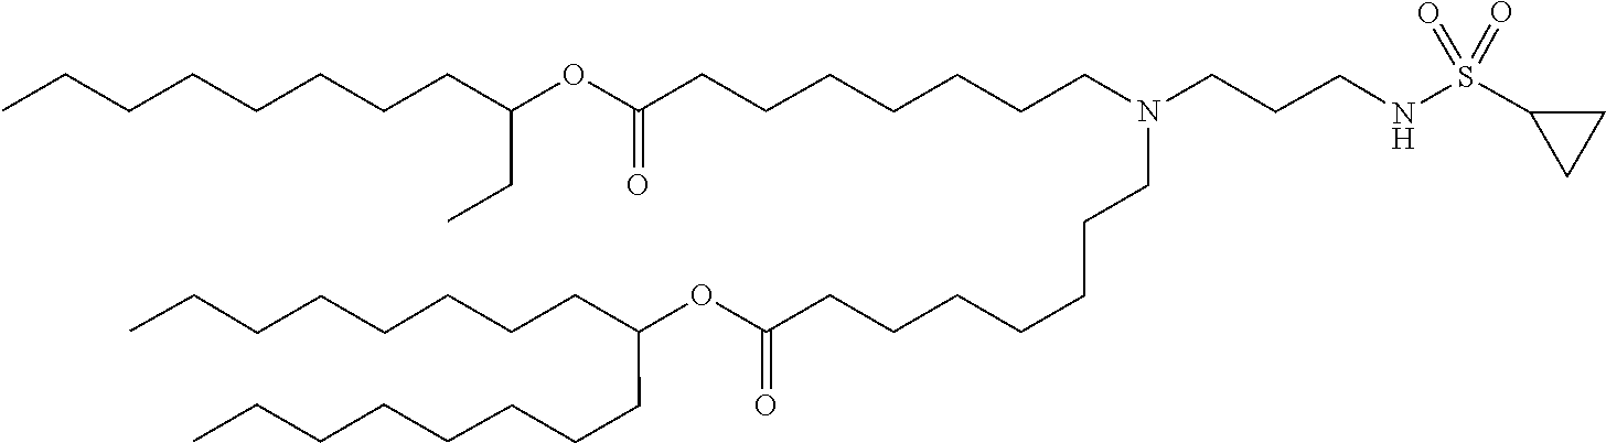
O(C(=O)CCCCCCCN(CCCCCCCC(OC(CC)CCCCCCCC)=O)CCCNS(=O)(=O)C1CC1)C(CCCCCCCC)CCCCCCCC
